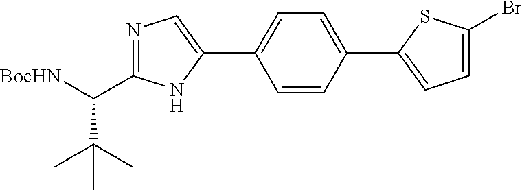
N1=C(C([BocHN])C(C)(C)C)NC(C2=CC=C(C3=CC=C(Br)S3)C=C2)=C1
